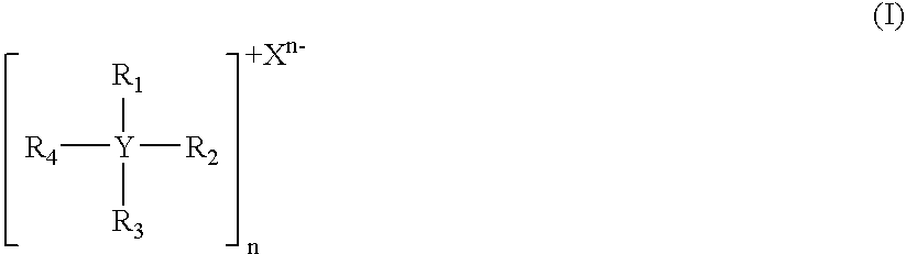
[Y]([R4])([R1])([R2])[R3]
